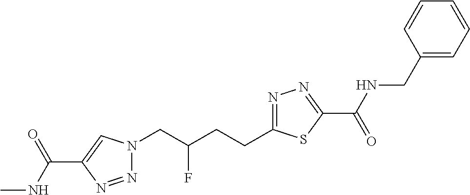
C1(C(NC)=O)=CN(CC(CCC2=NN=C(C(=O)NCC3=CC=CC=C3)S2)F)N=N1
